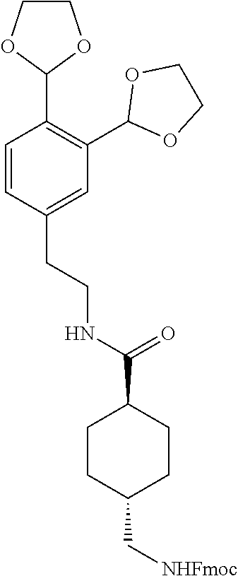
C1=CC(CCNC(C2CCC(C[NHFmoc])CC2)=O)=CC(C2OCCO2)=C1C1OCCO1
